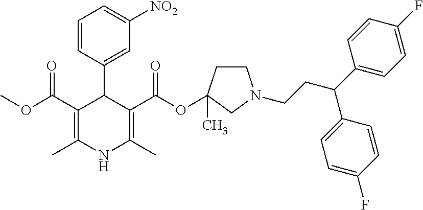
COC(C1=C(C)NC(C)=C(C(OC2(C)CCN(CCC(C3=CC=C(F)C=C3)C3=CC=C(F)C=C3)C2)=O)C1C1=CC([NO2])=CC=C1)=O
